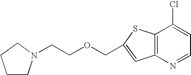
C12=C(N=CC=C1Cl)C=C(COCCN1CCCC1)S2
